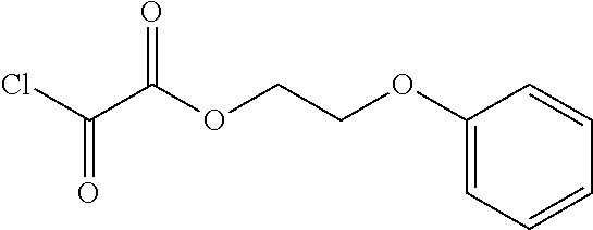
O=C(OCCOC1=CC=CC=C1)C(Cl)=O
